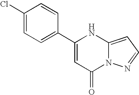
C1(Cl)=CC=C(C2=CC(=O)N3C(=CC=N3)N2)C=C1
